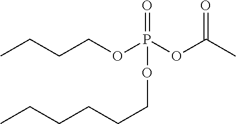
CCCCOP(OC(C)=O)(=O)OCCCCCC
